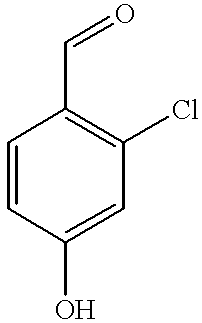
C1=CC(O)=CC(Cl)=C1C=O
